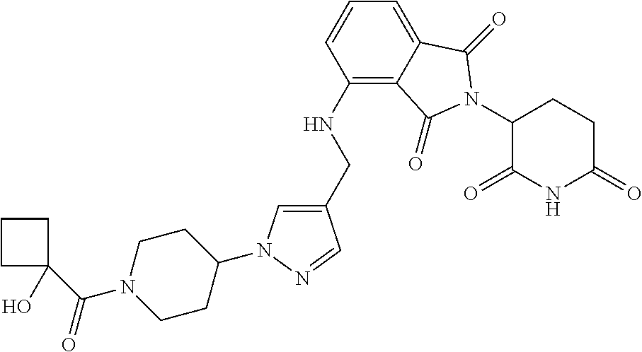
C1(CNC2=C3C(=CC=C2)C(=O)N(C2C(=O)NC(=O)CC2)C3=O)=CN(C2CCN(C(C3(O)CCC3)=O)CC2)N=C1
